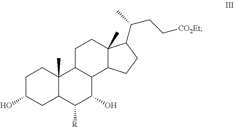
C1C(O)CC2C(C)(C1)C1C(C(O)C2[R])C2C(C)(CC1)C(C(C)CC[CO2Et])CC2
